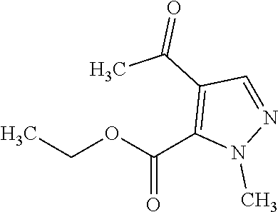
CCOC(C1=C(C(C)=O)C=NN1C)=O
